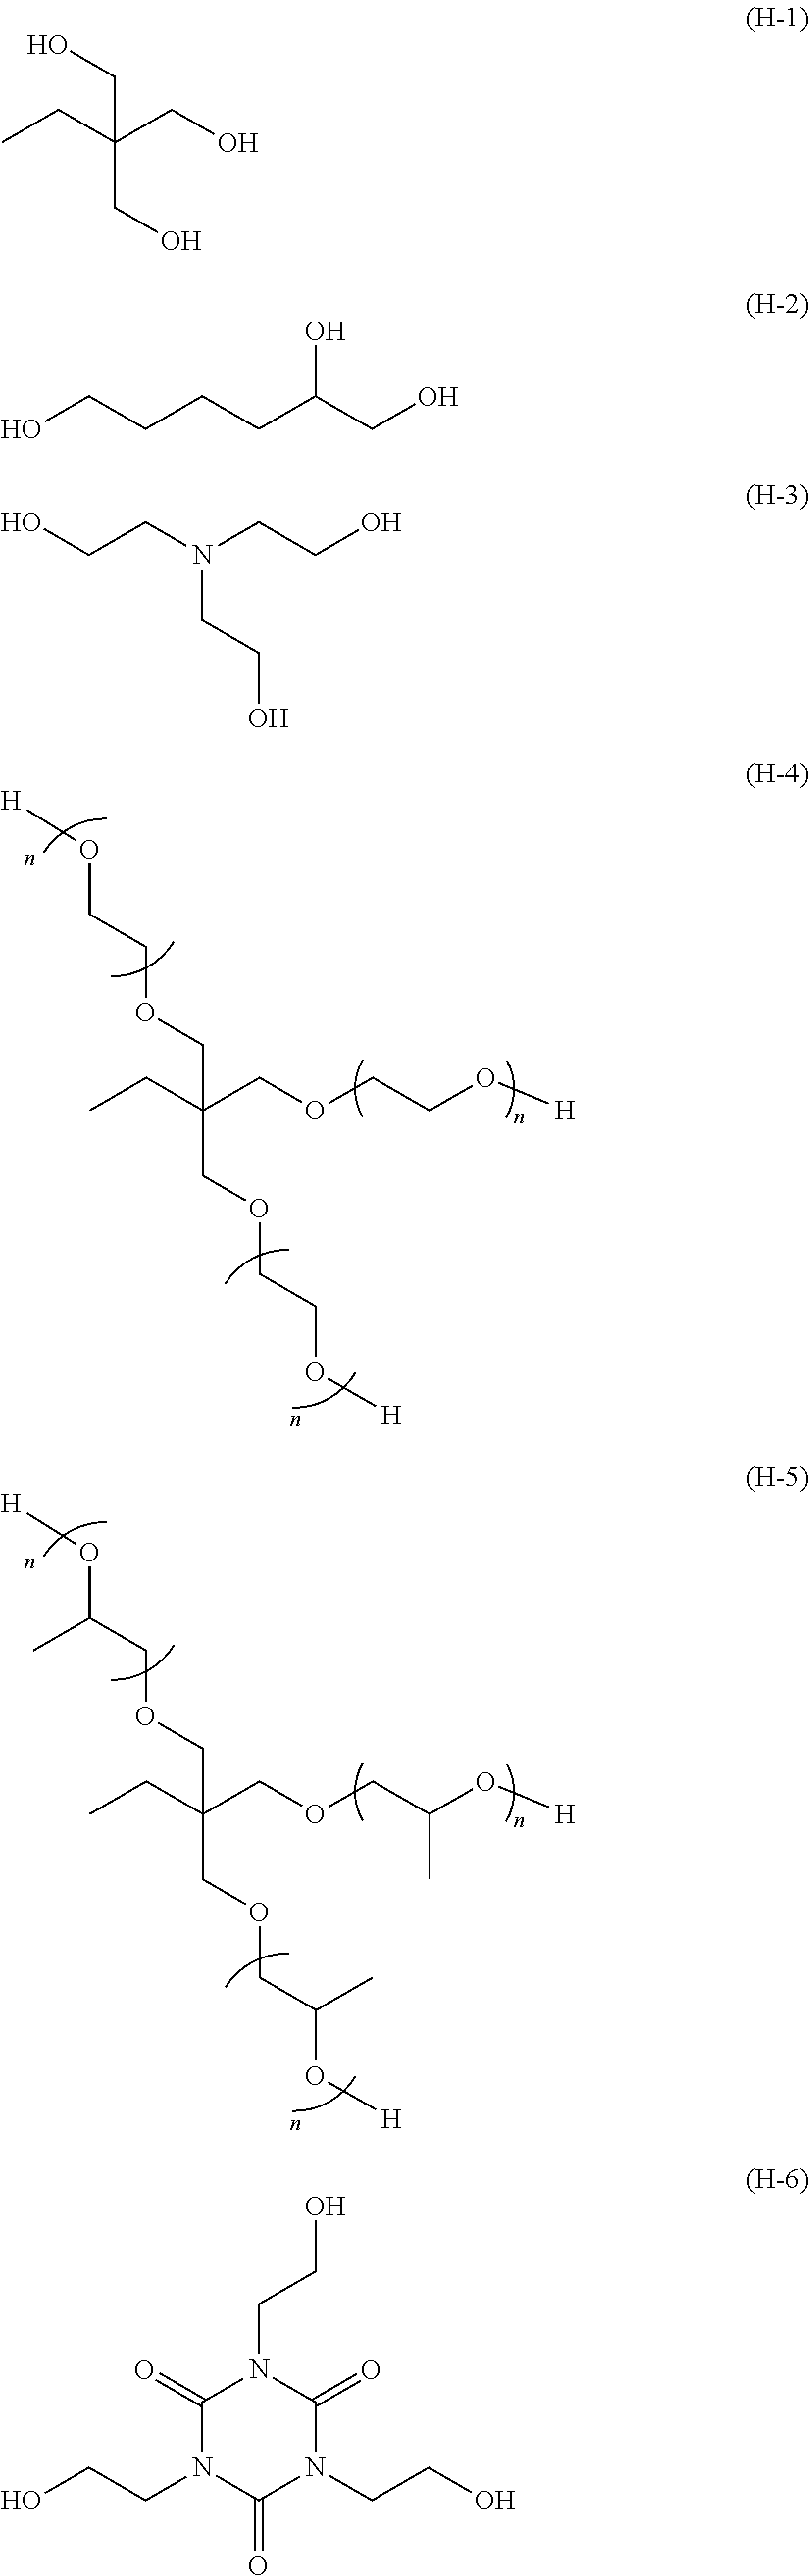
CCC(COCCO[H])(COCCO[H])COCCO[H].CCC(COCC(O[H])C)(COCC(O[H])C)COCC(O[H])C.CCC(CO)(CO)CO.OCCCCC(CO)O.OCCN(CCO)CCO.C1(=O)N(CCO)C(=O)N(CCO)C(=O)N1CCO
